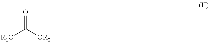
[R1O]C([OR2])=O
